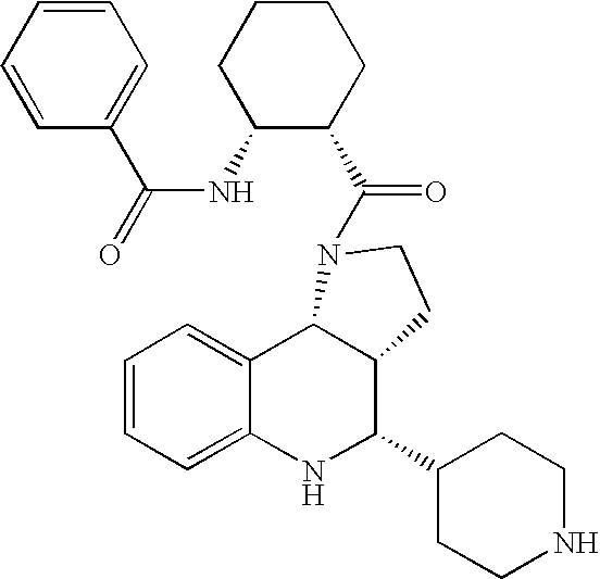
C1=CC=C2C(=C1)C1C(C(C3CCNCC3)N2)CCN1C(=O)C1C(NC(=O)C2=CC=CC=C2)CCCC1
